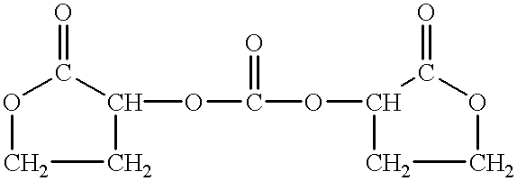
O1C(=O)C(OC(OC2C(=O)OCC2)=O)CC1
